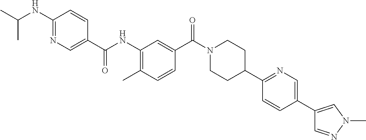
C1(C2CCN(C(C3=CC(NC(C4=CN=C(NC(C)C)C=C4)=O)=C(C)C=C3)=O)CC2)=NC=C(C2=CN(C)N=C2)C=C1
